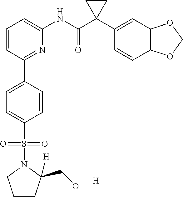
C1=CC(C2=CC=C(S(N3CCCC3([H])CO)(=O)=O)C=C2)=NC(NC(C2(C3=CC4=C(C=C3)OCO4)CC2)=O)=C1.[H]
